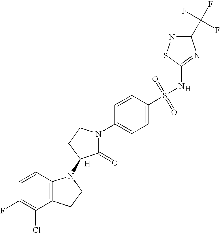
C1=CC2=C(C(Cl)=C1F)CCN2C1C(=O)N(C2=CC=C(S(=O)(=O)NC3=NC(C(F)(F)F)=NS3)C=C2)CC1.[H].[H]
